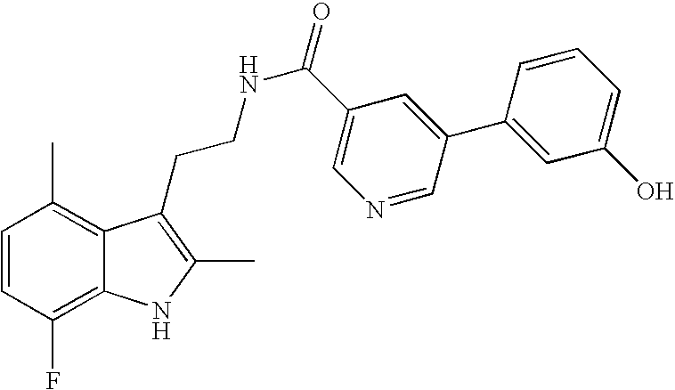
C1=CC(F)=C2C(=C1C)C(CCNC(=O)C1=CN=CC(C3=CC(O)=CC=C3)=C1)=C(C)N2
